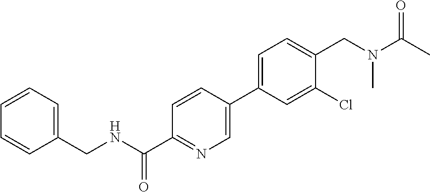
C(NC(C1=NC=C(C2=CC=C(CN(C(C)=O)C)C(Cl)=C2)C=C1)=O)C1=CC=CC=C1
